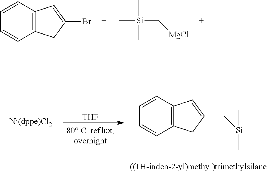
C12=C(C=CC=C1)C=C(Br)C2.C[Si](C[MgCl])(C)C.[THF].C12=C(C=CC=C1)C=C(C[Si](C)(C)C)C2
